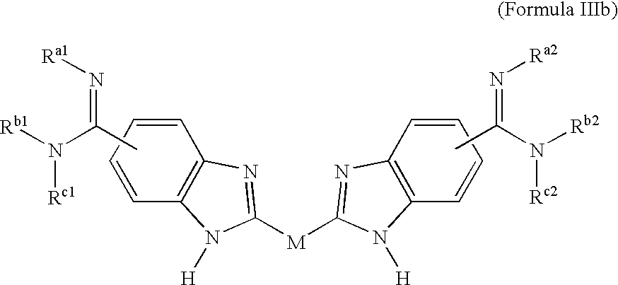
CC(=N[Ra1])N([Rb1])[Rc1].CC(N([Rb2])[Rc2])=N[Ra2].C1=CC=CC2=C1N([H])C([M]C1=NC3=C(C=CC=C3)N1[H])=N2
